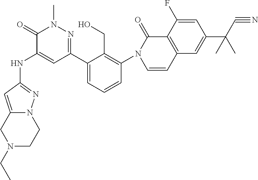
C1(NC2=CC(C3=CC=CC(N4C=CC5=C(C4=O)C(F)=CC(C(C)(C#N)C)=C5)=C3CO)=NN(C)C2=O)=NN2C(=C1)CN(CC)CC2
